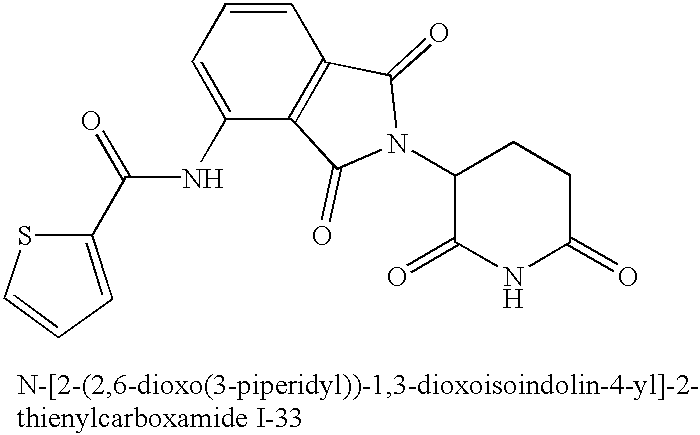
C1=CC=C(NC(=O)C2=CC=CS2)C2=C1C(=O)N(C1C(=O)NC(=O)CC1)C2=O
